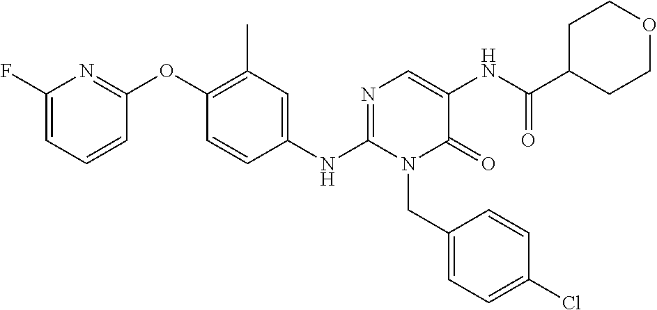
C1(F)=CC=CC(OC2=C(C)C=C(NC3=NC=C(NC(C4CCOCC4)=O)C(=O)N3CC3=CC=C(Cl)C=C3)C=C2)=N1
